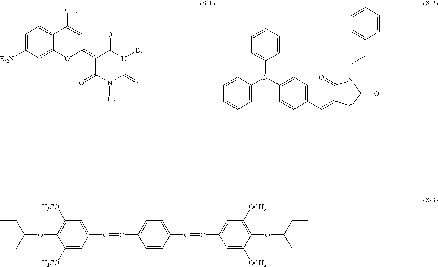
C1=C([Et2N])C=C2C(=C1)C(C)=CC(=C1C(=O)N([Bu])C(=S)N([Bu])C1=O)O2.C1=CC=CC(N(C2=CC=C(C=C3C(=O)N(CCC4=CC=CC=C4)C(=O)O3)C=C2)C2=CC=CC=C2)=C1.CCC(OC1=C([H3CO])C=C(C=CC2=CC=C(C=CC3=CC([OCH3])=C(OC(C)CC)C([OCH3])=C3)C=C2)C=C1[H3CO])C
